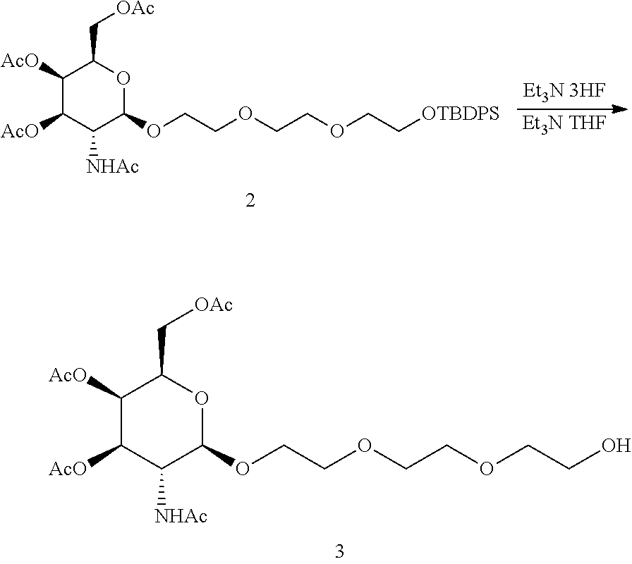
[Et3N THF].C1([AcO])C([AcO])C([NHAc])C(OCCOCCOCC[OTBDPS])OC1C[OAc].[Et3N 3HF].C1([AcO])C([AcO])C([NHAc])C(OCCOCCOCCO)OC1C[OAc]
